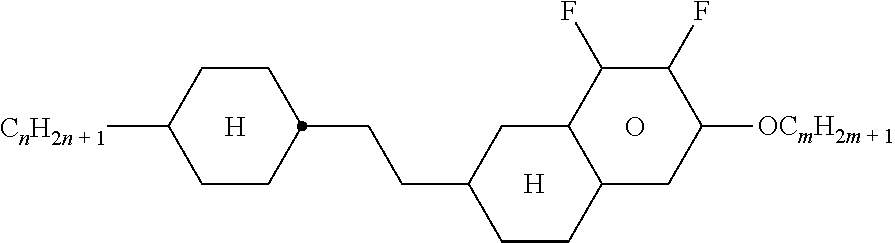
C(CC1CCC2C(C1)C(F)C(F)C([OCmH2m + 1])C2)C1CCC([CnH2n + 1])CC1.[H].[H].O
